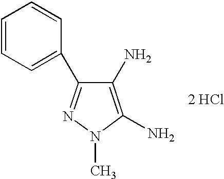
[2 HCl].C1(N)=C(N)N(C)N=C1C1=CC=CC=C1
